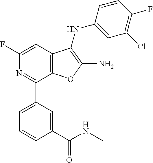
C1(F)=CC2=C(C(C3=CC=CC(C(NC)=O)=C3)=N1)OC(N)=C2NC1=CC(Cl)=C(F)C=C1
